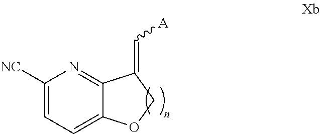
C1([NC])=CC=C2C(=N1)C(=C[A])CO2
